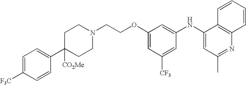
N1(CCOC2=CC([CF3])=CC(NC3=CC(C)=NC4=C3C=CC=C4)=C2)CCC(C2=CC=C([CF3])C=C2)([CO2Me])CC1
